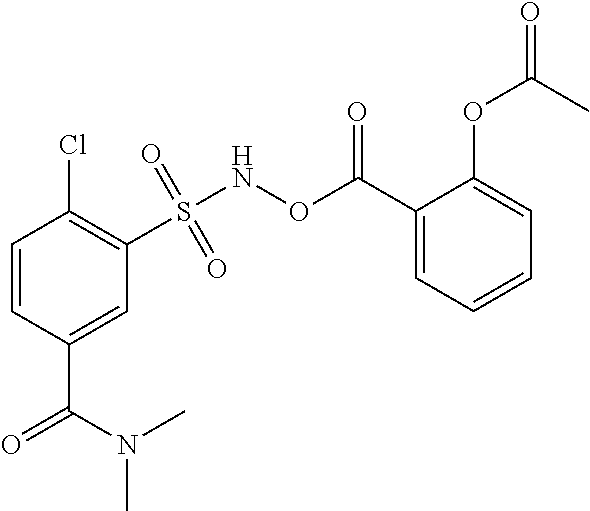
O=C(N(C)C)C1=CC(S(NOC(C2=CC=CC=C2OC(C)=O)=O)(=O)=O)=C(Cl)C=C1
